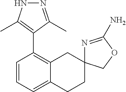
C1=CC=C2C(=C1C1=C(C)NN=C1C)CC1(CC2)N=C(N)OC1
